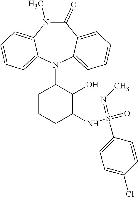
N1(C)C(=O)C2=CC=CC=C2N(C2CCCC(NS(=O)(=NC)C3=CC=C(Cl)C=C3)C2O)C2=CC=CC=C12
